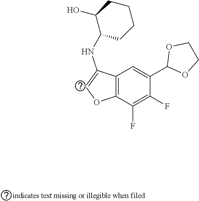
C12=C(C(F)=C(F)C(C3OCCO3)=C1)OC=C2NC1CCCCC1O
